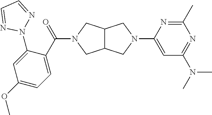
C(=O)(N1CC2C(C1)CN(C1=CC(N(C)C)=NC(C)=N1)C2)C1=CC=C(OC)C=C1N1N=CC=N1
